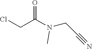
ClCC(N(CC#N)C)=O
